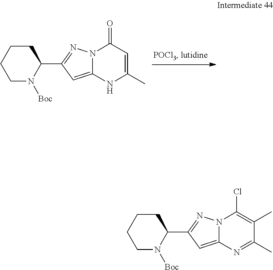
C1N([Boc])C(C2=NN3C(=C2)NC(C)=CC3=O)CCC1.C1N([Boc])C(C2=NN3C(=C2)N=C(C)C(C)=C3Cl)CCC1
